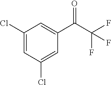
C1(Cl)=CC(Cl)=CC(C(=O)C(F)(F)F)=C1
